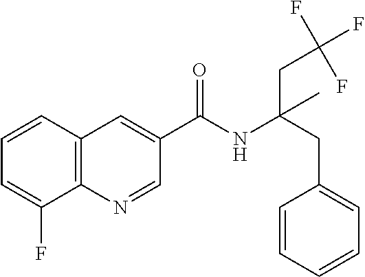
C1=CC2=C(C(F)=C1)N=CC(C(NC(CC1=CC=CC=C1)(CC(F)(F)F)C)=O)=C2
